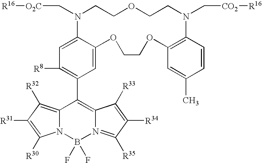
C1=C2C(=CC(C3=C4N(=C([R35])C([R34])=C4[R33])B(F)(F)N4C3=C([R32])C([R31])=C4[R30])=C1[R8])OCCOC1=C(C=CC(C)=C1)N(C[CO2][R16])CCOCCN2C[O2C][R16]
